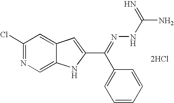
C1(Cl)=NC=C2C(=C1)C=C(C(=NNC(N)=N)C1=CC=CC=C1)N2.[2HCl]
